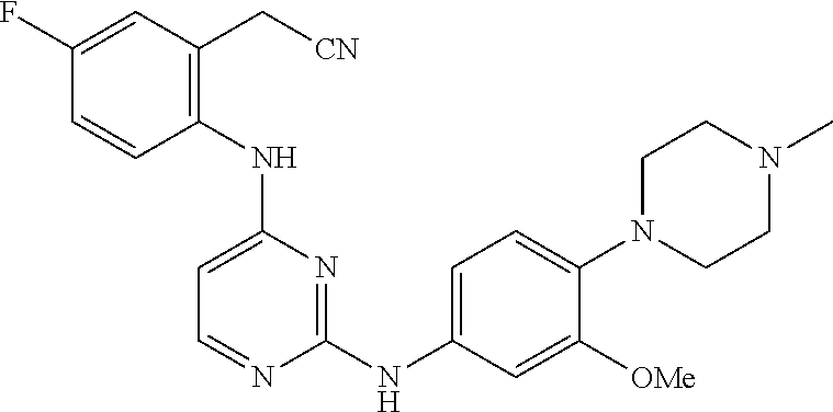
N(C1=CC=NC(NC2=CC=C(N3CCN(C)CC3)C([OMe])=C2)=N1)C1=C(C[CN])C=C(F)C=C1
